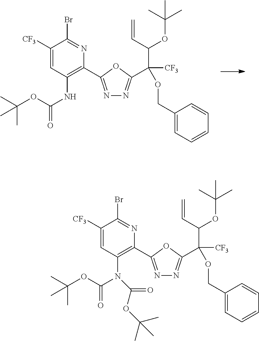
C(C=C)(OC(C)(C)C)C(OCC1=CC=CC=C1)([CF3])C1=NN=C(C2=C(N(C(=O)OC(C)(C)C)C(OC(C)(C)C)=O)C=C([CF3])C(Br)=N2)O1.C(C=C)(OC(C)(C)C)C(OCC1=CC=CC=C1)([CF3])C1=NN=C(C2=C(NC(=O)OC(C)(C)C)C=C([CF3])C(Br)=N2)O1
